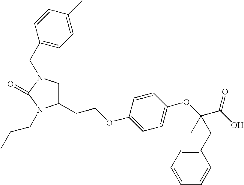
C1C(CCOC2=CC=C(OC(C(O)=O)(CC3=CC=CC=C3)C)C=C2)N(CCC)C(=O)N1CC1=CC=C(C)C=C1
